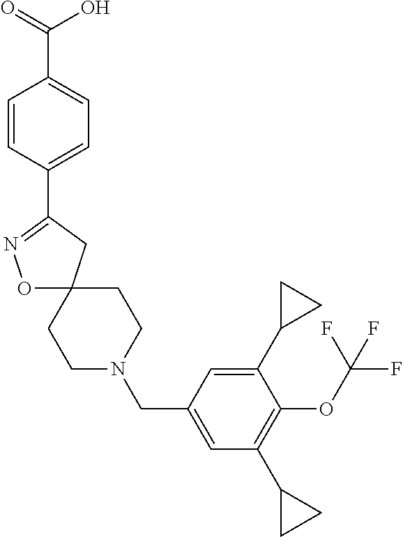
C1N(CC2=CC(C3CC3)=C(OC(F)(F)F)C(C3CC3)=C2)CCC2(C1)ON=C(C1=CC=C(C(=O)O)C=C1)C2
